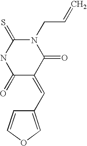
N1(CC=C)C(=S)NC(=O)C(=CC2=COC=C2)C1=O
